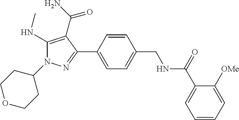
C1(N2C(NC)=C(C(N)=O)C(C3=CC=C(CNC(C4=CC=CC=C4[OMe])=O)C=C3)=N2)CCOCC1
